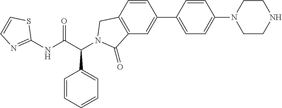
C1(NC(C(C2=CC=CC=C2)N2CC3=C(C=C(C4=CC=C(N5CCNCC5)C=C4)C=C3)C2=O)=O)=NC=CS1
